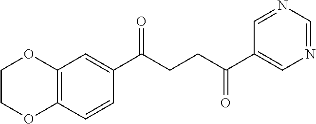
C1(C(CCC(C2=CN=CN=C2)=O)=O)=CC2=C(C=C1)OCCO2
